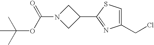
C1N(C(OC(C)(C)C)=O)CC1C1=NC(CCl)=CS1
